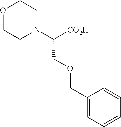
N1(C(COCC2=CC=CC=C2)[CO2H])CCOCC1
